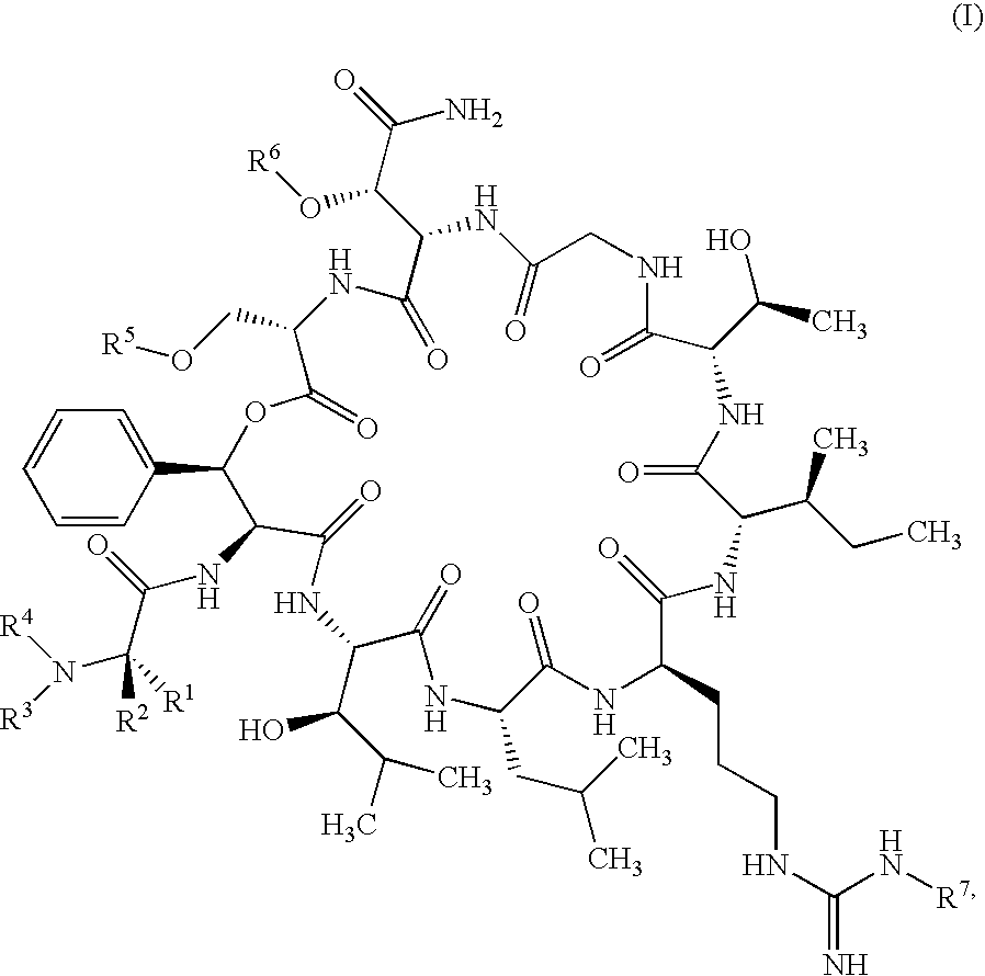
C1=CC=CC(C2C(NC(=O)C([R1])(N([R4])[R3])[R2])C(=O)NC(C(C(C)C)O)C(=O)NC(CC(C)C)C(=O)NC(CCCNC(=N)N[R7])C(=O)NC(C(CC)C)C(=O)NC(C(C)O)C(=O)NCC(=O)NC(C(C(=O)N)O[R6])C(=O)NC(CO[R5])C(=O)O2)=C1
